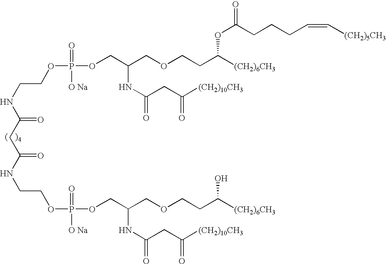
C(=O)(NCCOP(OCC(COCCC([(CH2)6CH3])OC(=O)CCCC=C[(CH2)5CH3])NC(=O)CC([(CH2)10CH3])=O)(=O)[O Na])CC(=O)NCCOP(OCC(COCCC([(CH2)6CH3])O)NC(=O)CC([(CH2)10CH3])=O)(=O)[O Na]
